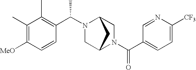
C1=C([CF3])N=CC(C(N2CC3N(C(C4=C(C)C(C)=C([MeO])C=C4)C)CC2C3)=O)=C1
